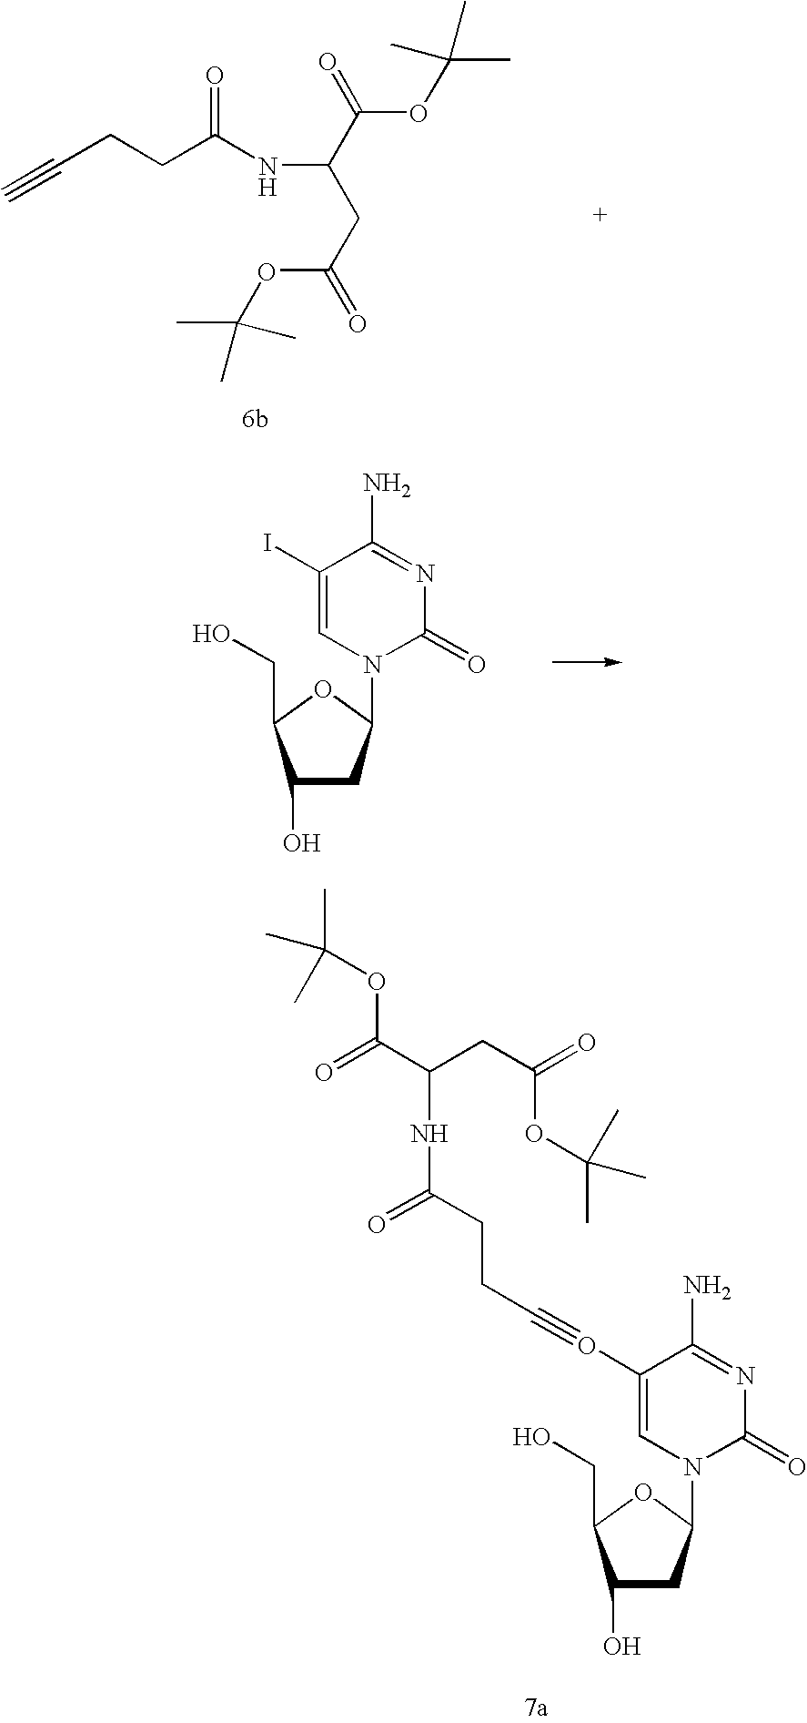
C1(O)CC(N2C(=O)N=C(N)C(I)=C2)OC1CO.C(CCC(NC(C(OC(C)(C)C)=O)CC(OC(C)(C)C)=O)=O)#C.C1(O)CC(N2C(=O)N=C(N)C(O#CCCC(=O)NC(C(=O)OC(C)(C)C)CC(=O)OC(C)(C)C)=C2)OC1CO
